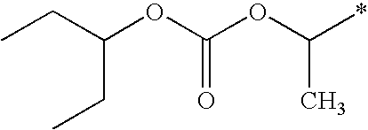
C(OC(*)C)(OC(CC)CC)=O
